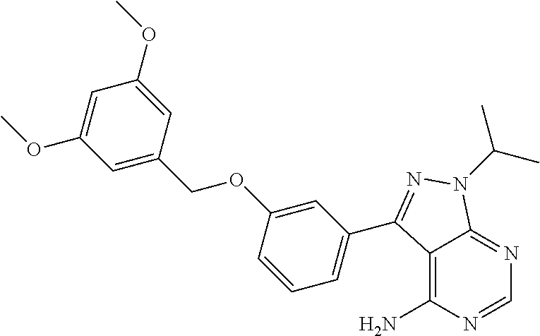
C12=C(N)N=CN=C1N(C(C)C)N=C2C1=CC=CC(OCC2=CC(OC)=CC(OC)=C2)=C1
